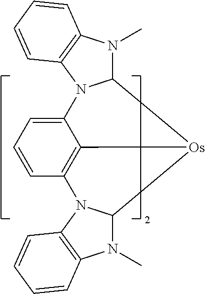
N1(C)C2N(C3=C1C=CC=C3)C1=C3C(=CC=C1)N1C(N(C)C4=C1C=CC=C4)[Os]23
